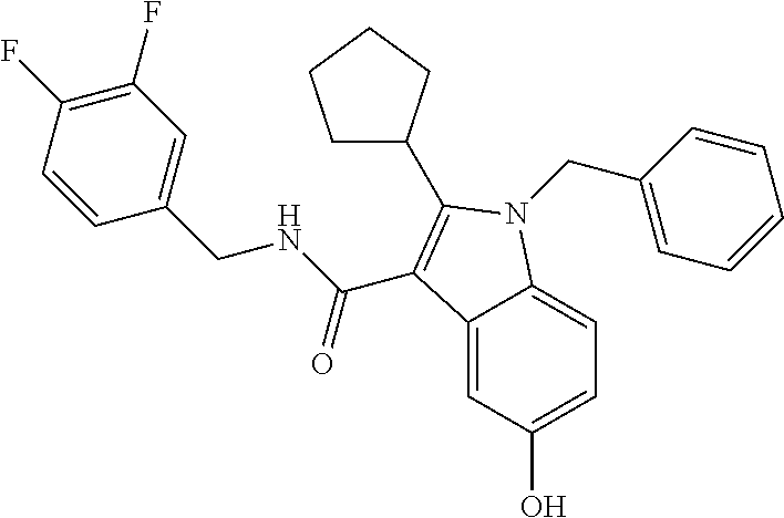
C12=CC(O)=CC=C1N(CC1=CC=CC=C1)C(C1CCCC1)=C2C(NCC1=CC(F)=C(F)C=C1)=O
